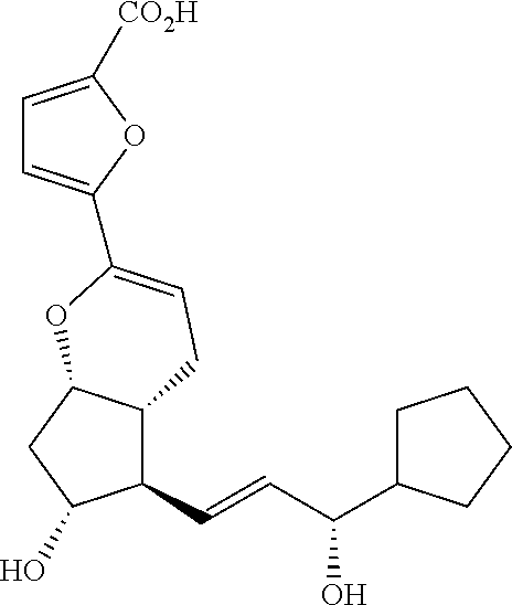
C1(C=CC(O)C2CCCC2)C2C(CC1O)OC(C1=CC=C([CO2H])O1)=CC2
